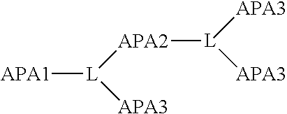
[APA1][L]([APA2][L]([APA3])[APA3])[APA3]
